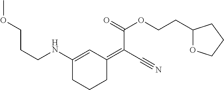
C(CNC1=CC(=C(C#N)C(=O)OCCC2OCCC2)CCC1)COC
